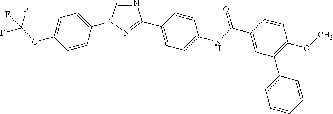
N1=CN(C2=CC=C(OC(F)(F)F)C=C2)N=C1C1=CC=C(NC(C2=CC(C3=CC=CC=C3)=C(OC)C=C2)=O)C=C1
